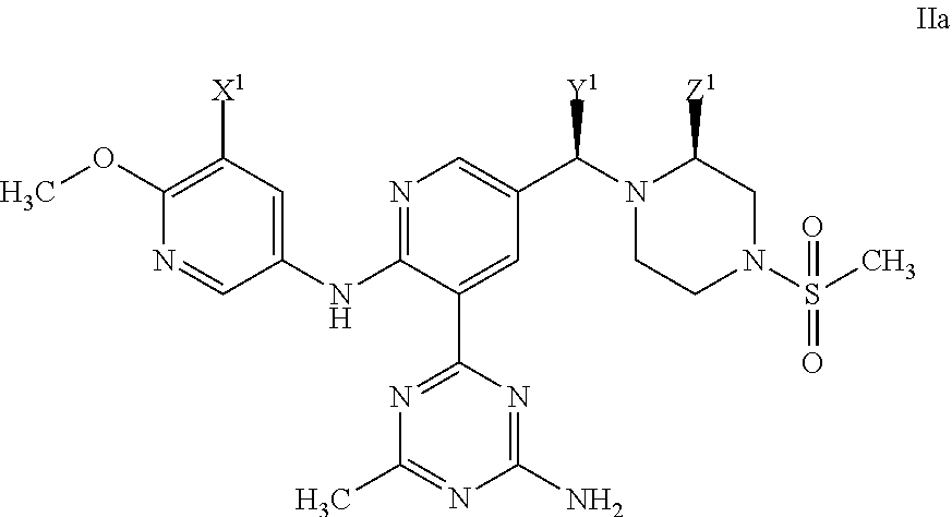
C1(NC2=NC=C(C(N3CCN(S(C)(=O)=O)CC3[Z1])[Y1])C=C2C2=NC(C)=NC(N)=N2)=CC([X1])=C(OC)N=C1
